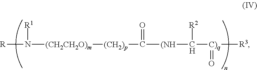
[R]N([R1])[(CH2CH2O)m][(CH2)p]C(=O)[(NH]C([C)q]([R3])=O)[R2]
